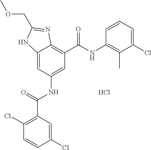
C12=CC(NC(C3=C(Cl)C=CC(Cl)=C3)=O)=CC(C(=O)NC3=C(C)C(Cl)=CC=C3)=C1N=C(COC)N2.Cl
